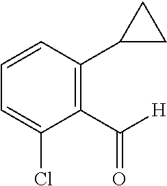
C1(C([H])=O)=C(C2CC2)C=CC=C1Cl
